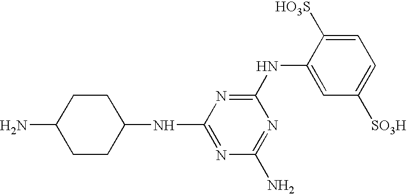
N(C1=NC(NC2CCC(N)CC2)=NC(N)=N1)C1=CC([SO3H])=CC=C1[HO3S]
